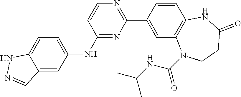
C12=CC=C(NC3=NC(C4=CC5=C(C=C4)NC(=O)CCN5C(NC(C)C)=O)=NC=C3)C=C1C=NN2
